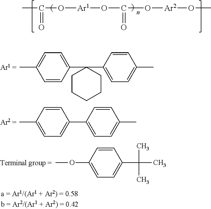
CC(O[Ar1]OC(O[Ar2]OC)=O)=O.C1=CC(C)=CC=C1C1=CC=C(C)C=C1.C1=CC(OC)=CC=C1C(C)(C)C.C1=CC(C2(C3=CC=C(C)C=C3)CCCCC2)=CC=C1C
